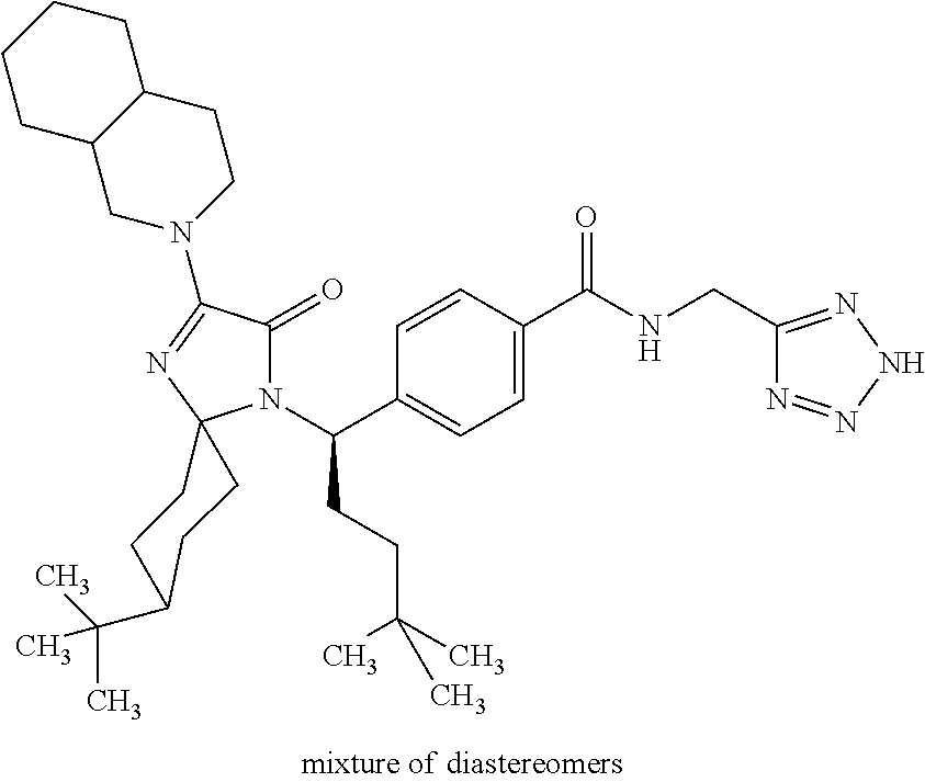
C1=C(C(=O)NCC2=NNN=N2)C=CC(C(N2C(=O)C(N3CCC4C(C3)CCCC4)=NC23CCC(C(C)(C)C)CC3)CCC(C)(C)C)=C1
